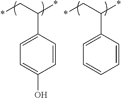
C1=C(C(C*)*)C=CC(O)=C1.C1=C(C(C*)*)C=CC=C1
